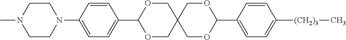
C1CN(C2=CC=C(C3OCC4(CO3)COC(C3=CC=C([(CH2)3]C)C=C3)OC4)C=C2)CCN1C
